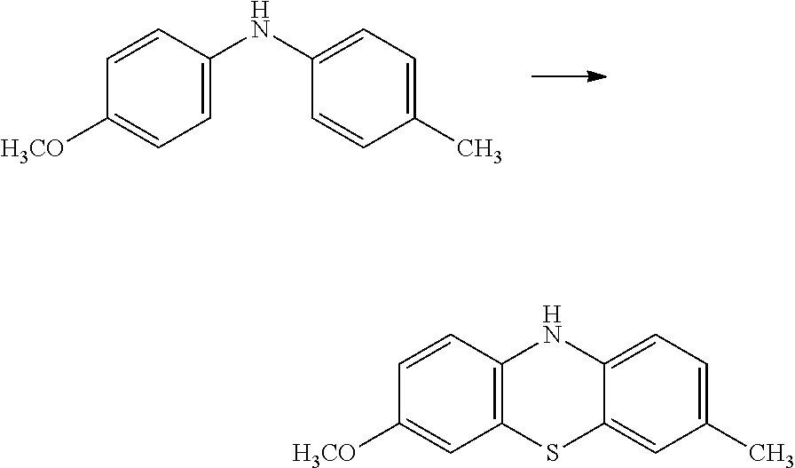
C1([H3CO])=CC=C(NC2=CC=C(C)C=C2)C=C1.C1([H3CO])=CC2=C(C=C1)NC1=CC=C(C)C=C1S2
